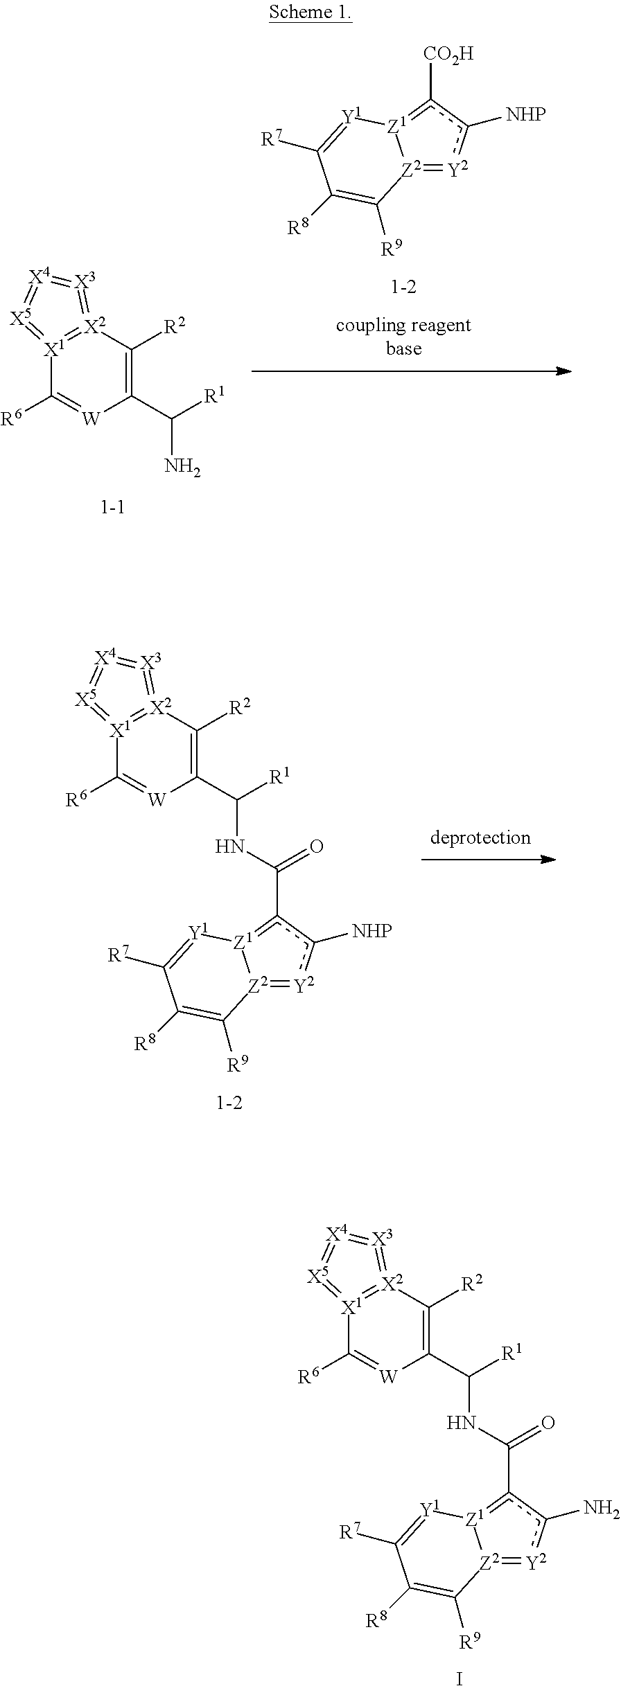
[Z2]12=[Y2]c([NHP])c([CO2H])=[Z1]1[Y1]=C([R7])C([R8])=C2[R9].C1([R6])=[W]C(C([R1])N)=C([R2])[X2]2=[X1]1=[X5]=[X4]=[X3]=2.C1([R6])=[W]C(C([R1])NC(c2c([NHP])[Y2]=[Z2]3[Z1]=2[Y1]=C([R7])C([R8])=C3[R9])=O)=C([R2])[X2]2=[X1]1=[X5]=[X4]=[X3]=2.C1([R6])=[W]C(C([R1])NC(c2c(N)[Y2]=[Z2]3[Z1]=2[Y1]=C([R7])C([R8])=C3[R9])=O)=C([R2])[X2]2=[X1]1=[X5]=[X4]=[X3]=2.I
